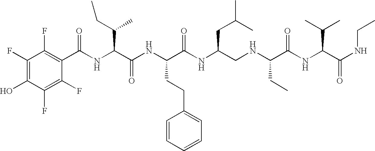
C1(C(NC(C(NC(C(NC(CNC(C(NC(C(NCC)=O)C(C)C)=O)CC)CC(C)C)=O)CCC2=CC=CC=C2)=O)C(C)CC)=O)=C(F)C(F)=C(O)C(F)=C1F
